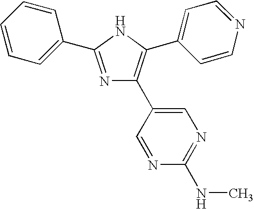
N1=C(C2=CC=CC=C2)NC(C2=CC=NC=C2)=C1C1=CN=C(NC)N=C1
